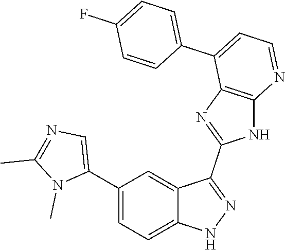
C1(C2=CC=C3C(=C2)C(C2=NC4=C(N2)N=CC=C4C2=CC=C(F)C=C2)=NN3)=CN=C(C)N1C
